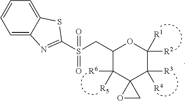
C1(CS(C2=NC3=CC=CC=C3S2)(=O)=O)C([R5])([R6])C2(C([R3])([R4])C([R1])([R2])O1)OC2
